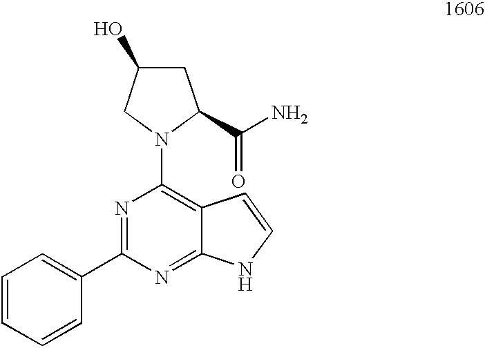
C1=CC=CC(C2=NC(N3CC(O)CC3C(=O)N)=C3C(=N2)NC=C3)=C1
